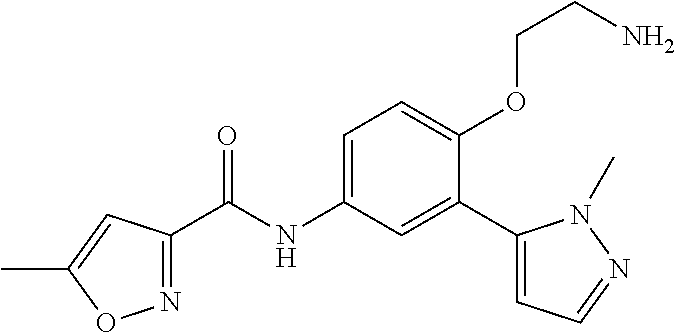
N1=C(C(=O)NC2=CC=C(OCCN)C(C3=CC=NN3C)=C2)C=C(C)O1
